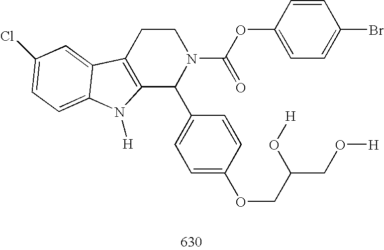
C12=C(CCN(C(OC3=CC=C(Br)C=C3)=O)C1C1=CC=C(OCC(O[H])CO[H])C=C1)C1=CC(Cl)=CC=C1N2[H]
